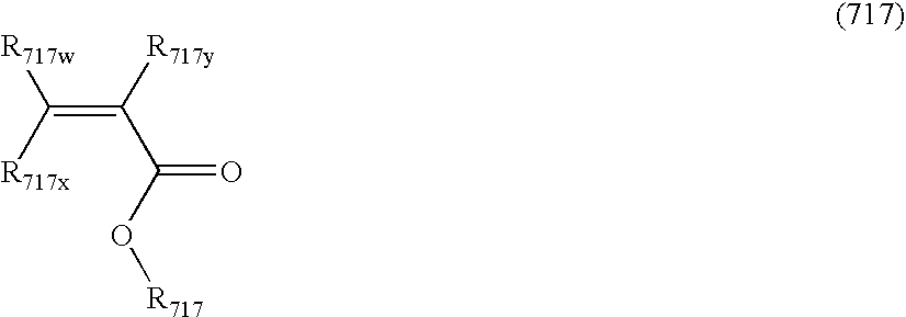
C(=C([R717y])C(O[R717])=O)([R717w])[R717x]
